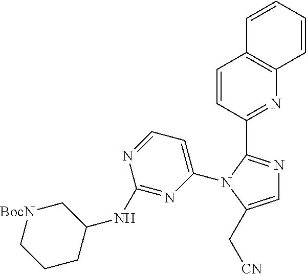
C1[BocN]CCCC1NC1=NC(N2C(C3=NC4=C(C=C3)C=CC=C4)=NC=C2C[CN])=CC=N1
